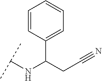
C1(C(CC#N)NC(C)C)=CC=CC=C1
